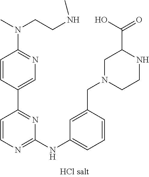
C1=CC(C2=NC(NC3=CC=CC(CN4CCNC(C(O)=O)C4)=C3)=NC=C2)=CN=C1N(CCNC)C
